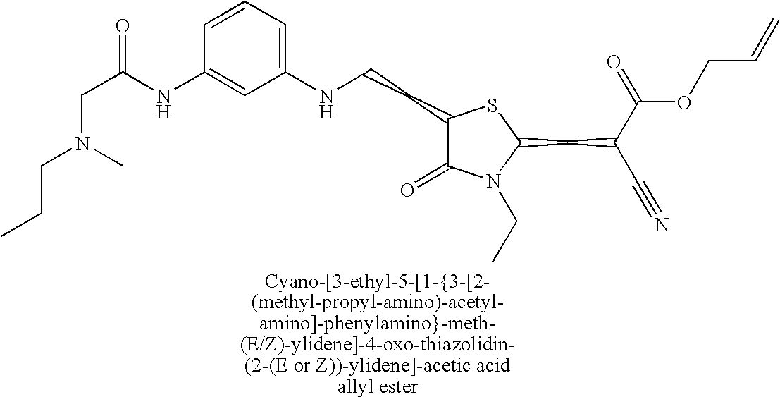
C1(CCNC2=CC=CC(NC(CN(CCC)C)=O)=C2)C(=O)N(CC)C(CC(C(=O)OCC=C)C#N)S1
